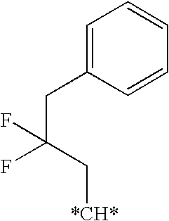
C1=C(CC(C[*CH*])(F)F)C=CC=C1
